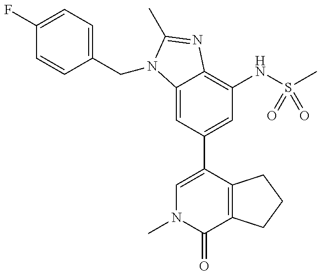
C1=C2C(=C(NS(C)(=O)=O)C=C1C1=CN(C)C(=O)C3=C1CCC3)N=C(C)N2CC1=CC=C(F)C=C1
